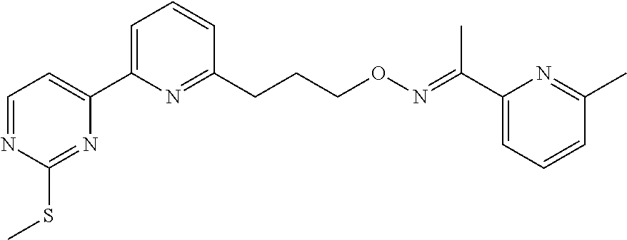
C1=NC(SC)=NC(C2=CC=CC(CCCON=C(C3=CC=CC(C)=N3)C)=N2)=C1
